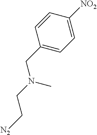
C1(CN(CC[N2])C)=CC=C([NO2])C=C1
